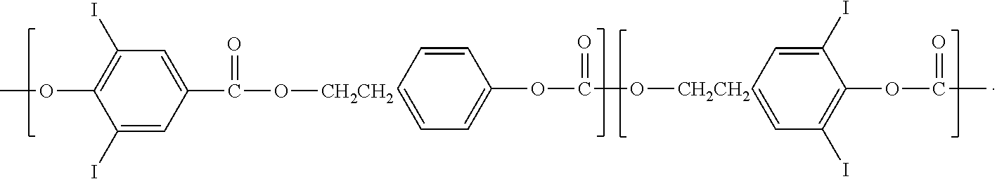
C1(I)=C(OC)C(I)=CC(C(O[CH2CH2])=O)=C1.C1=CC=CC=C1OC(=O)O[CH2CH2].C1(I)=CC=CC(I)=C1OC(C)=O
